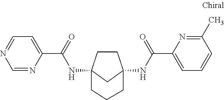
C1CC2(NC(C3=CC=NC=N3)=O)CC1(NC(C1=CC=CC(C)=N1)=O)CCC2
